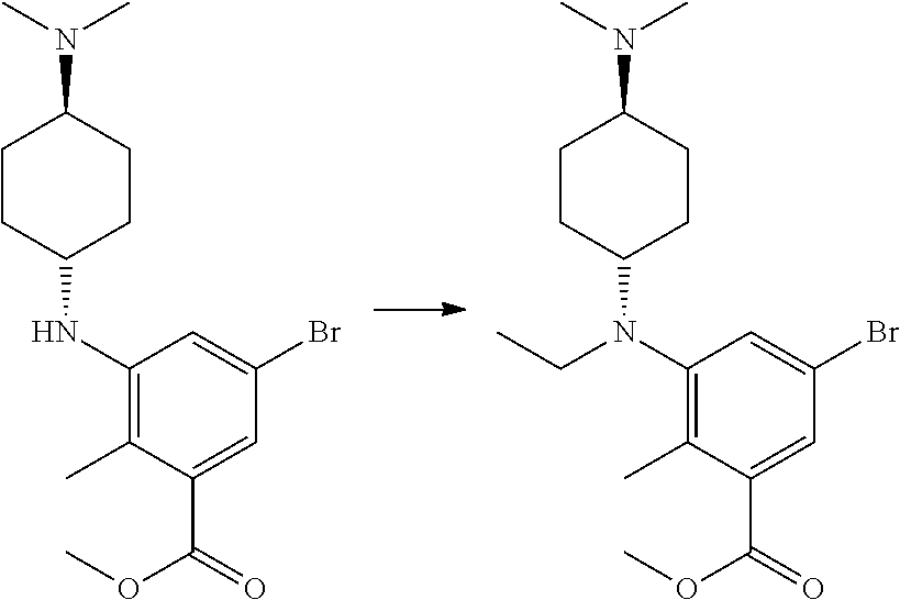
C1(NC2CCC(N(C)C)CC2)=C(C)C(C(=O)OC)=CC(Br)=C1.C1(N(C2CCC(N(C)C)CC2)CC)=C(C)C(C(=O)OC)=CC(Br)=C1
